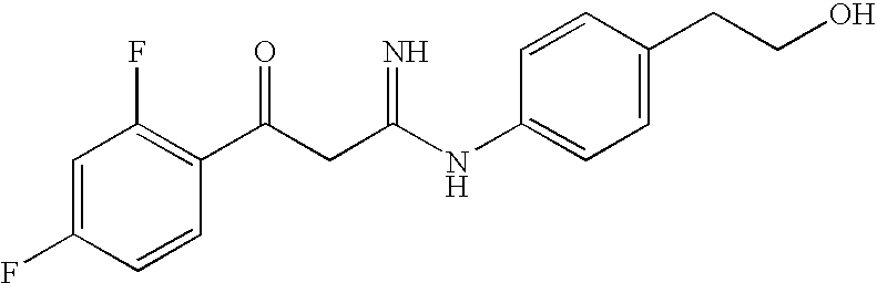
C1=C(F)C=CC(C(CC(NC2=CC=C(CCO)C=C2)=N)=O)=C1F
